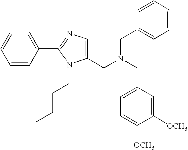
C1(CN(CC2=CC=C([OCH3])C([OCH3])=C2)CC2=CC=CC=C2)=CN=C(C2=CC=CC=C2)N1CCCC
